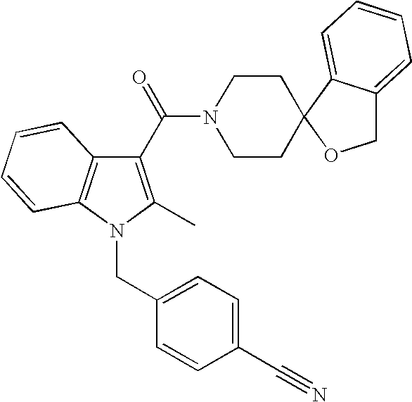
C1(C(=O)N2CCC3(CC2)C2=CC=CC=C2CO3)=C(C)N(CC2=CC=C(C#N)C=C2)C2=C1C=CC=C2
